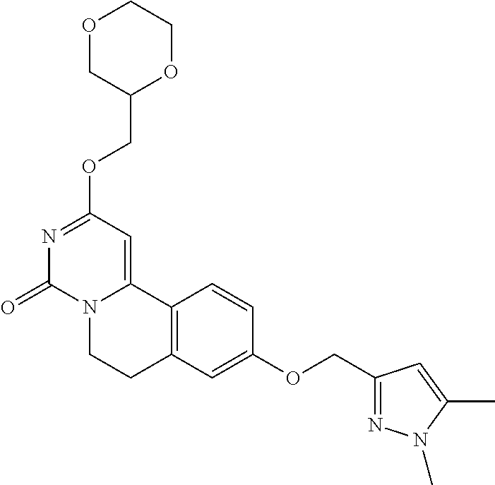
O1CC(COC2=NC(=O)N3C(=C2)C2=C(CC3)C=C(OCC3=NN(C)C(C)=C3)C=C2)OCC1
